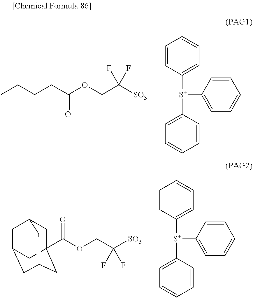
CCCCC(OCC([SO3-])(F)F)=O.C1=CC([S+](C2=CC=CC=C2)C2=CC=CC=C2)=CC=C1.C1=CC([S+](C2=CC=CC=C2)C2=CC=CC=C2)=CC=C1.C1C2(C(OCC([SO3-])(F)F)=O)CC3CC(CC1C3)C2
